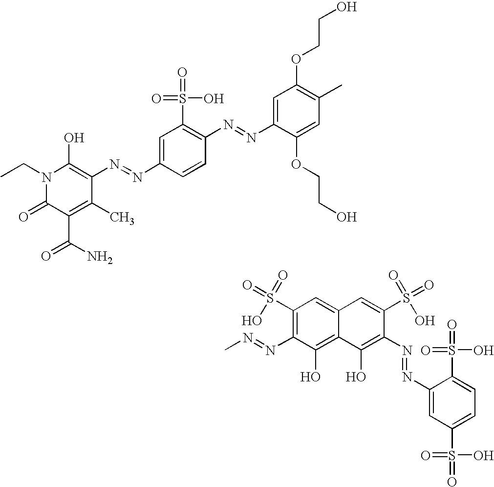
C1(N=NC2=C(O)C3=C(O)C(N=NC)=C(S(=O)(=O)O)C=C3C=C2S(=O)(=O)O)=CC(S(=O)(O)=O)=CC=C1S(=O)(O)=O.CC1=C(OCCO)C=C(N=NC2=C(S(=O)(=O)O)C=C(N=NC3=C(O)N(CC)C(=O)C(C(=O)N)=C3C)C=C2)C(OCCO)=C1
